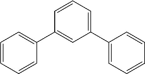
C1=CC=CC(C2=CC(C3=CC=CC=C3)=CC=C2)=C1
